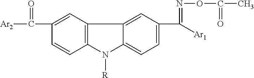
C1=C(C(=NOC(C)=O)[Ar1])C=C2C(=C1)N([R])C1=C2C=C(C(=O)[Ar2])C=C1
